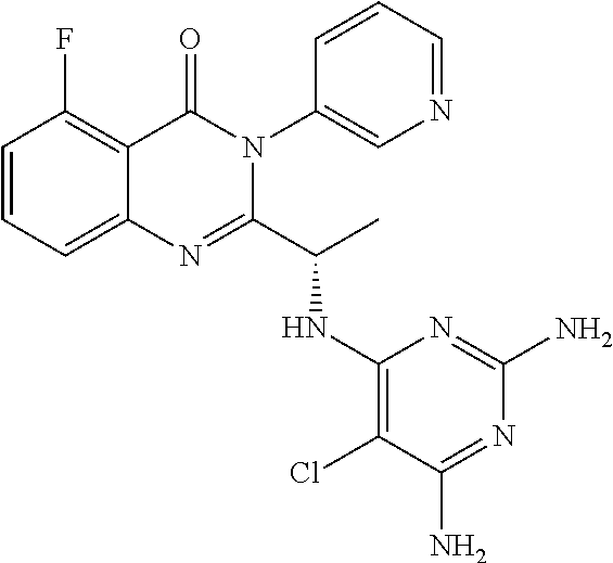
C1=CC=C2C(=C1F)C(=O)N(C1=CN=CC=C1)C(C(C)NC1=C(Cl)C(N)=NC(N)=N1)=N2
